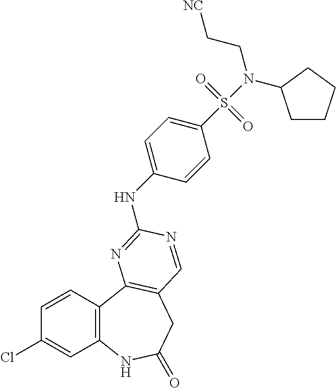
C1(Cl)=CC2=C(C=C1)C1=C(CC(=O)N2)C=NC(NC2=CC=C(S(N(CC[NC])C3CCCC3)(=O)=O)C=C2)=N1
